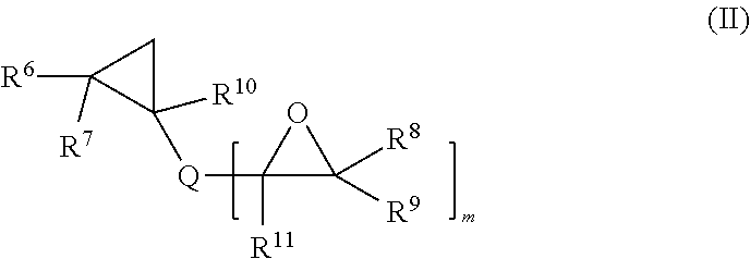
C1C([R7])([R6])C1([R10])[Q]C1([R11])C([R8])([R9])O1
